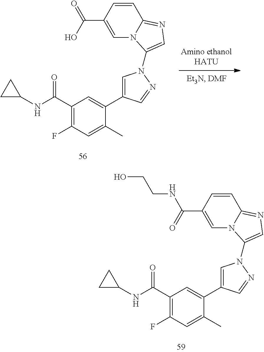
C1=CC(C(O)=O)=CN2C1=NC=C2N1C=C(C2=CC(C(NC3CC3)=O)=C(F)C=C2C)C=N1.C1=CC(C(=O)NCCO)=CN2C1=NC=C2N1C=C(C2=CC(C(NC3CC3)=O)=C(F)C=C2C)C=N1
